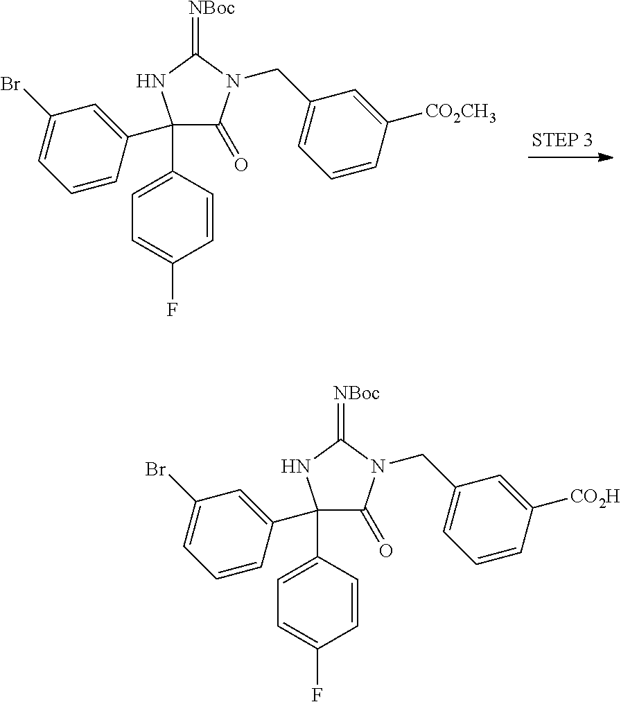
C1(C2=CC(Br)=CC=C2)(C2=CC=C(F)C=C2)C(=O)N(CC2=CC=CC([CO2H])=C2)C(=[NBoc])N1.C1(C2=CC(Br)=CC=C2)(C2=CC=C(F)C=C2)C(=O)N(CC2=CC=CC([CO2CH3])=C2)C(=[NBoc])N1
